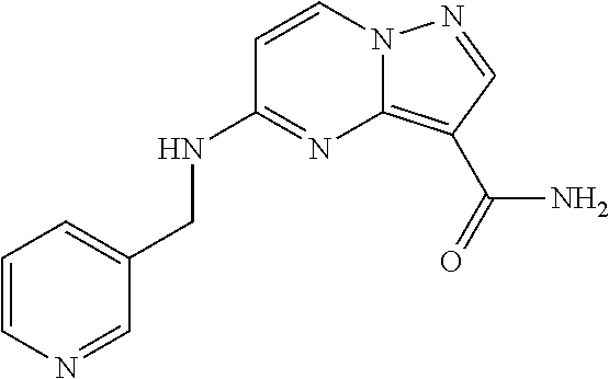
C1=CN=CC(CNC2=NC3=C(C(N)=O)C=NN3C=C2)=C1
